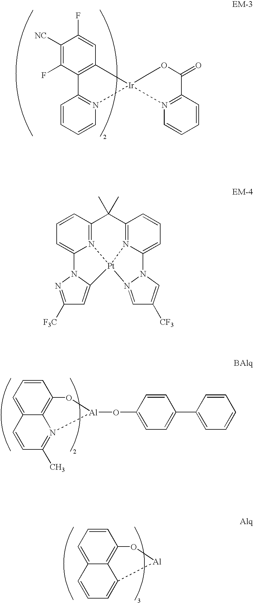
C1([NC])=C(F)C2=C(C=C1F)[Ir]1(N3=C2C=CC=C3)COC(=O)C2=N1C=CC=C2.C1=C2C3=C(C=C1)O[Al](OC1=CC=C(C4=CC=CC=C4)C=C1)N3=C(C)C=C2.C1=C2C3=C(C=C1)O[Al]C3=CC=C2.C1=CC2=N3C(=C1)N1N=C([F3C])C=C1[Pt]31N3=C(C2(C)C)C=CC=C3N2N1=CC([CF3])=C2
